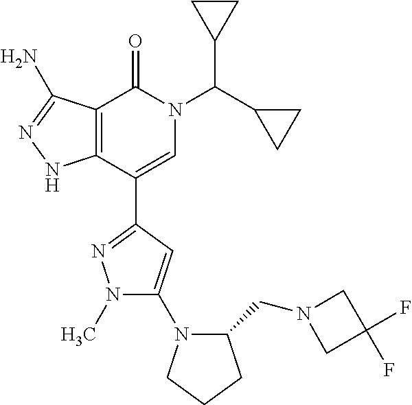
C12=C(C(C3=NN(C)C(N4C(CN5CC(F)(F)C5)CCC4)=C3)=CN(C(C3CC3)C3CC3)C1=O)NN=C2N
